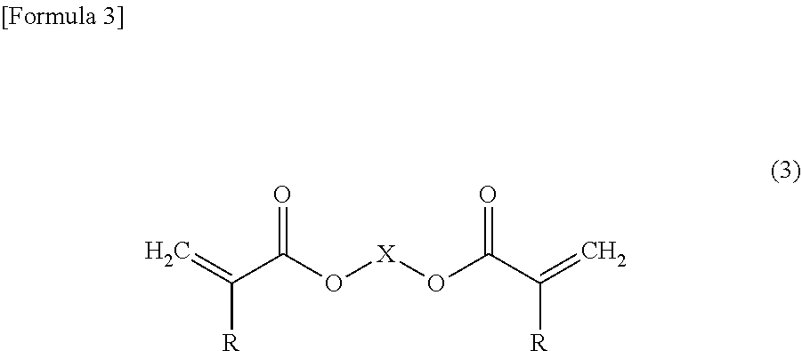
C=C(C(O[X]OC(C(=C)[R])=O)=O)[R]
